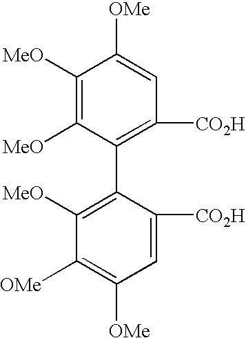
C1([MeO])=C([MeO])C([OMe])=CC([CO2H])=C1C1=C([MeO])C([OMe])=C([OMe])C=C1[CO2H]
